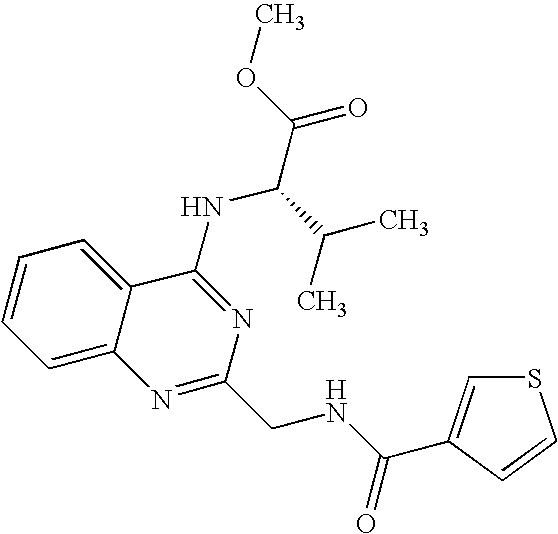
C12=CC=CC=C1C(NC(C(=O)OC)C(C)C)=NC(CNC(=O)C1=CSC=C1)=N2
